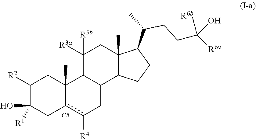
C1([R2])C(O)([R1])Cc2c([R4])CC3C(C2(C)C1)C([R3a])([R3b])CC1(C)C3CCC1C(C)CCC([R6b])(O)[R6a].[C5]
